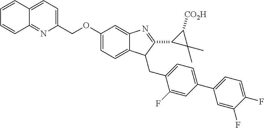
C12=CC=C(COC3=CC=C4C(=C3)N=C(C3C(C)(C)C3[CO2H])C4CC3=CC=C(C4=CC=C(F)C(F)=C4)C=C3F)N=C1C=CC=C2
